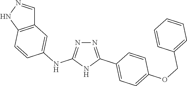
N1=C(C2=CC=C(OCC3=CC=CC=C3)C=C2)NC(NC2=CC3=C(NN=C3)C=C2)=N1
